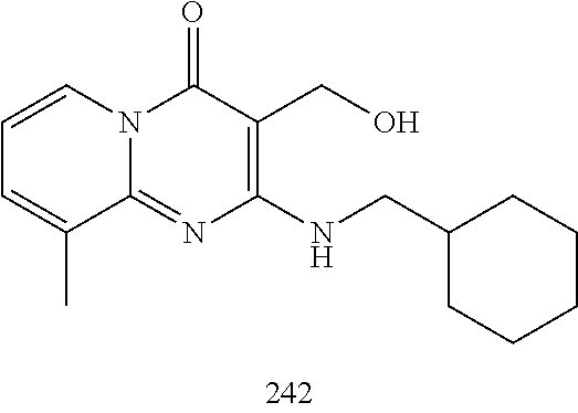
C1=CC=C(C)C2=NC(NCC3CCCCC3)=C(CO)C(=O)N12
